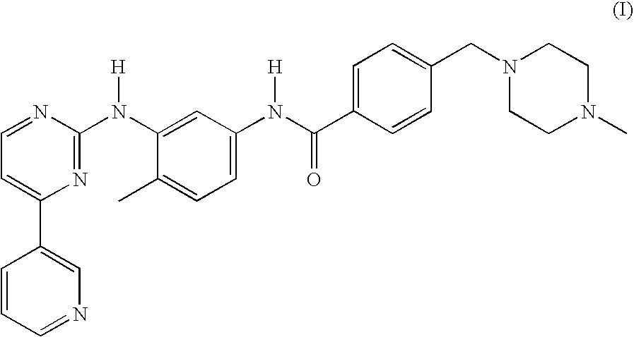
C1=NC(N(C2=CC(N(C(=O)C3=CC=C(CN4CCN(C)CC4)C=C3)[H])=CC=C2C)[H])=NC(C2=CN=CC=C2)=C1
